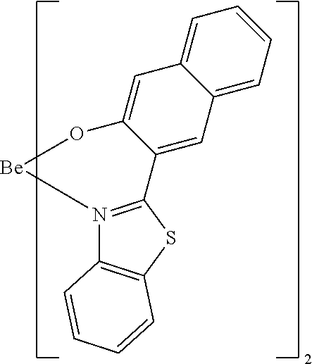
N12=C(SC3=C1C=CC=C3)C1=CC3=CC=CC=C3C=C1O[Be]2
